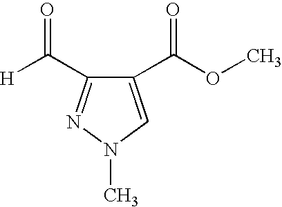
C1(C(OC)=O)=CN(C)N=C1C([H])=O
